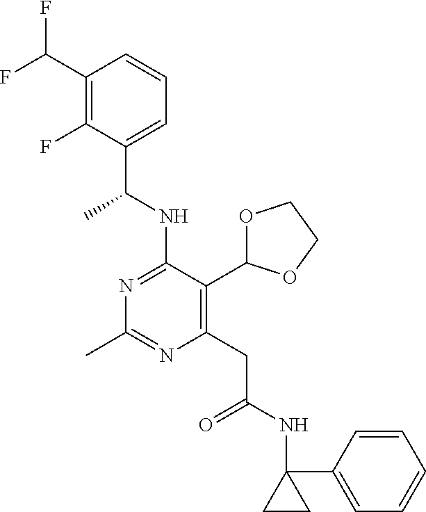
N1=C(NC(C)C2=CC=CC(C(F)F)=C2F)C(C2OCCO2)=C(CC(=O)NC2(C3=CC=CC=C3)CC2)N=C1C
